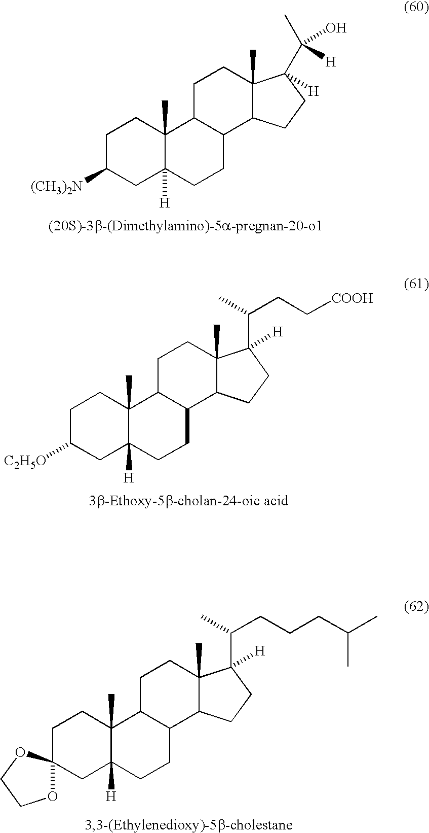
C1C([(CH3)2N])CC2([H])C(C)(C1)C1C(CC2)C2C(C)(CC1)C(C(C)(O)[H])([H])CC2.C1C([C2H5O])CC2([H])C(C)(C1)C1C(CC2)C2C(C)(CC1)C(C(CC[COOH])C)([H])CC2.C1CC2(C)C([H])(CC13OCCO3)CCC1C2CCC2(C)C1CCC2(C(CCCC(C)C)C)[H]
